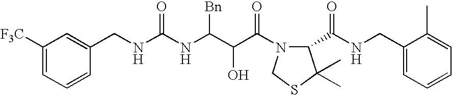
C1(CNC(NC(C(C(=O)N2C(C(NCC3=CC=CC=C3C)=O)C(C)(C)SC2)O)[Bn])=O)=CC([F3C])=CC=C1
